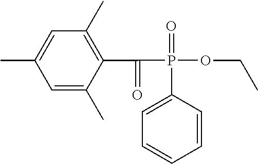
C1=C(C)C(C(=O)P(=O)(OCC)C2=CC=CC=C2)=C(C)C=C1C
